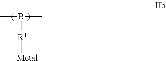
CB(C)[R1][Metal]
